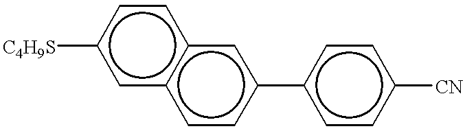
[C4H9S]c1cc2c(cc1)cc(-c1ccc([CN])cc1)cc2
